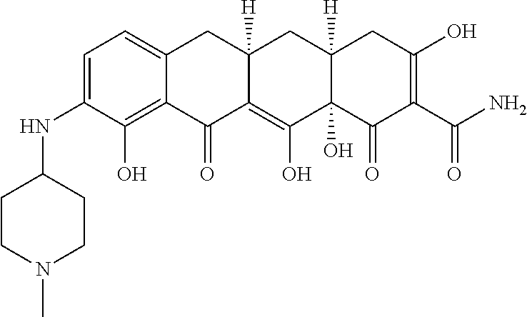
C1=C(NC2CCN(C)CC2)C(O)=C2C(=C1)CC1([H])C(=C(O)C3(O)C([H])(C1)CC(O)=C(C(N)=O)C3=O)C2=O
